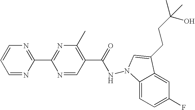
C(C1=C(C)N=C(C2=NC=CC=N2)N=C1)(=O)NN1C2=CC=C(F)C=C2C(CCC(C)(O)C)=C1
